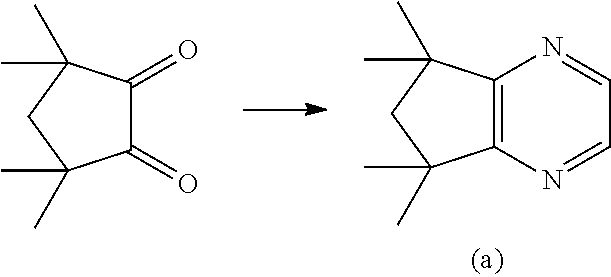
C1(=O)C(=O)C(C)(C)CC1(C)C.C12=C(C(C)(C)CC1(C)C)N=CC=N2
